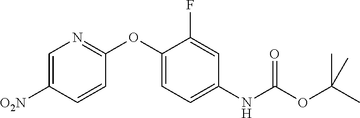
O(C1=NC=C([O2N])C=C1)C1=CC=C(NC(OC(C)(C)C)=O)C=C1F
